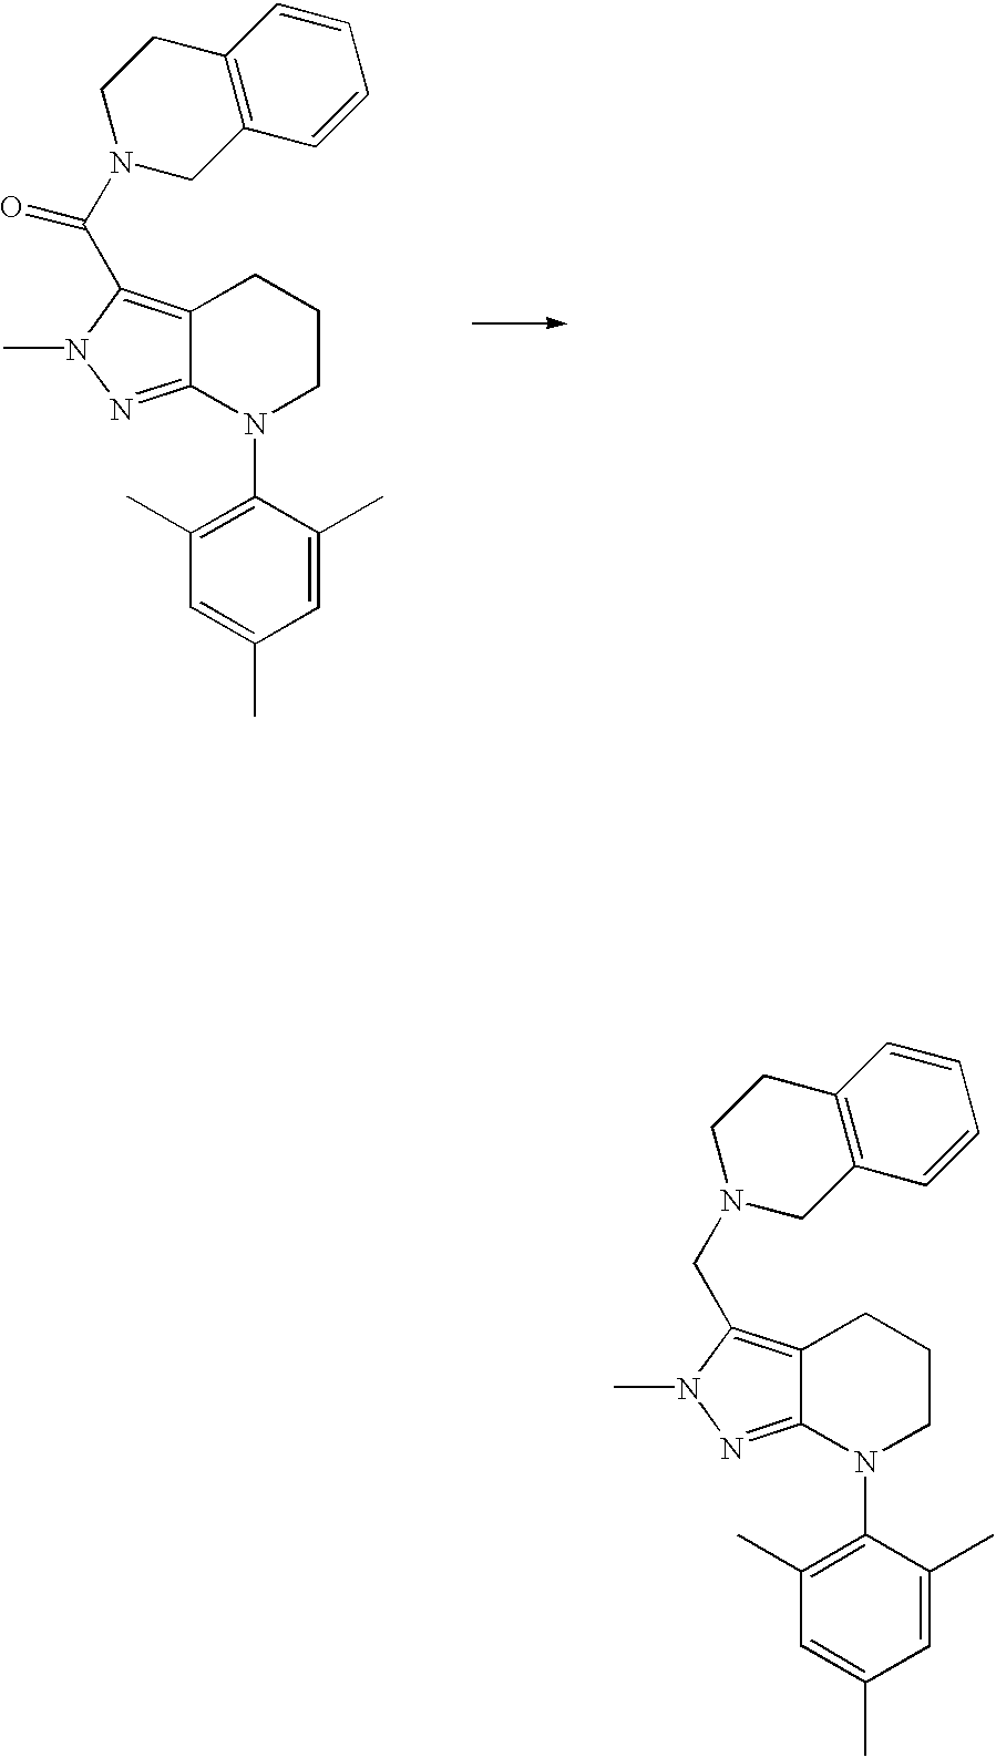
C12=C(CN3CC4=C(CC3)C=CC=C4)N(C)N=C1N(C1=C(C)C=C(C)C=C1C)CCC2.C12=C(C(N3CC4=C(CC3)C=CC=C4)=O)N(C)N=C1N(C1=C(C)C=C(C)C=C1C)CCC2
